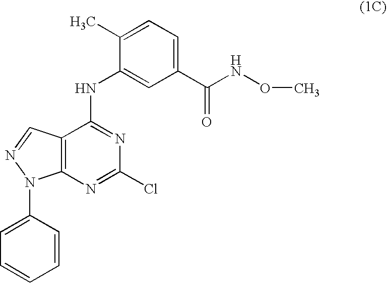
C1(C)=CC=C(C(NOC)=O)C=C1NC1=NC(Cl)=NC2=C1C=NN2C1=CC=CC=C1
